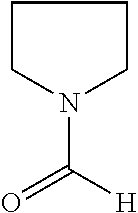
C1CN(C([H])=O)CC1
